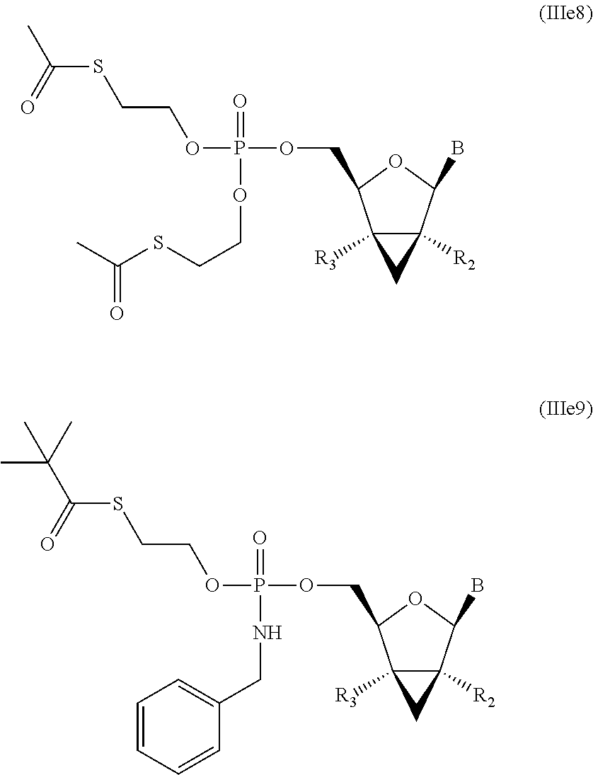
C12([R3])C([R2])(C(B)OC1COP(OCCSC(C)=O)(=O)OCCSC(C)=O)C2.C12([R3])C([R2])(C(B)OC1COP(OCCSC(C(C)(C)C)=O)(=O)NCC1=CC=CC=C1)C2
